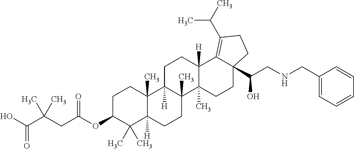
C1C(OC(CC(C(O)=O)(C)C)=O)C(C)(C)C2([H])C(C)(C1)C1([H])C(C)(CC2)C2(C)C([H])(CC1)C1=C(C(C)C)CCC1(C(CNCC1=CC=CC=C1)O)CC2
